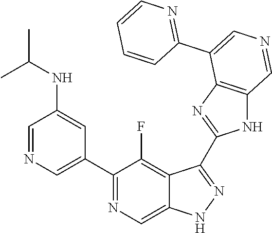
C1(C2=CN=CC(NC(C)C)=C2)=NC=C2C(=C1F)C(C1=NC3=C(N1)C=NC=C3C1=NC=CC=C1)=NN2
